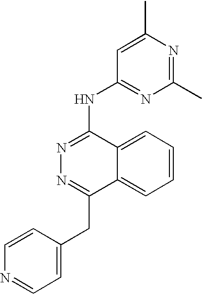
C1(CC2=NN=C(NC3=NC(C)=NC(C)=C3)C3=CC=CC=C23)=CC=NC=C1
